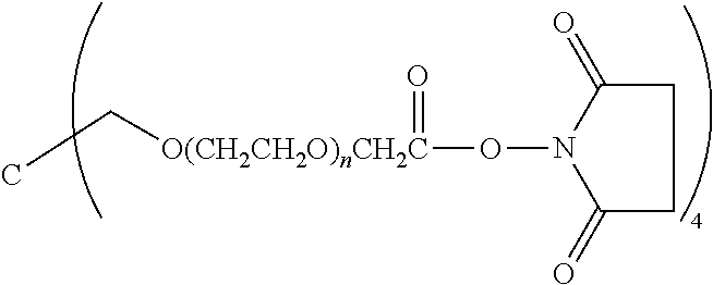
CC[O(CH2CH2O)nCH2C](=O)ON1C(=O)CCC1=O
